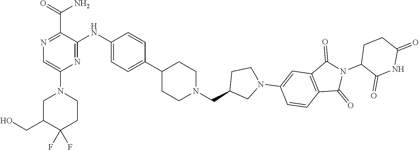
C1(N2CC(CO)C(F)(F)CC2)=CN=C(C(N)=O)C(NC2=CC=C(C3CCN(CC4CN(C5=CC6=C(C=C5)C(=O)N(C5C(=O)NC(=O)CC5)C6=O)CC4)CC3)C=C2)=N1
